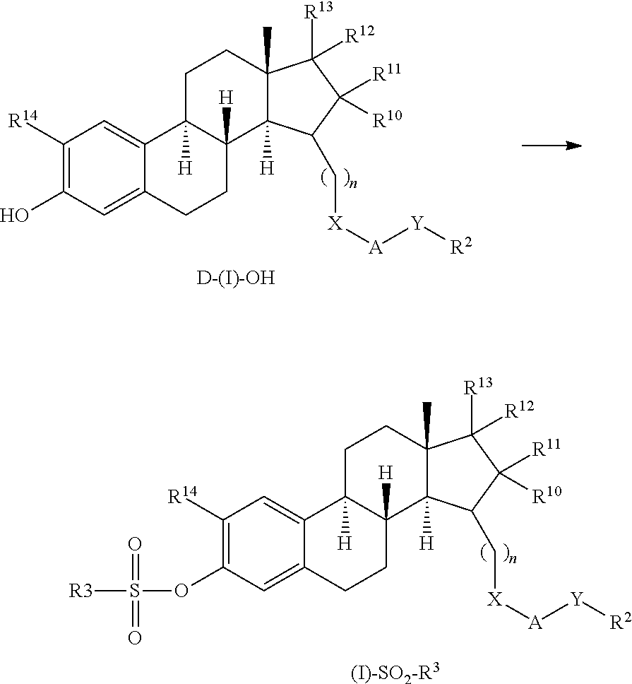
C1([R14])=C(O)C=C2C(=C1)C1([H])C([H])(CC2)C2([H])C(C)(CC1)C([R13])([R12])C([R11])([R10])C2C[X][A][Y][R2].[D-(I)-OH].C1([R14])=C(OS(=O)(=O)[R3])C=C2C(=C1)C1([H])C([H])(CC2)C2([H])C(C)(CC1)C([R13])([R12])C([R11])([R10])C2C[X][A][Y][R2].[(I)-SO2-R3]
